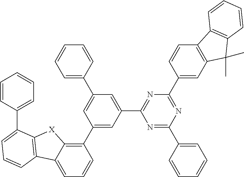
C1(C2=CC(C3=NC(C4=CC5=C(C=C4)C4=C(C5(C)C)C=CC=C4)=NC(C4=CC=CC=C4)=N3)=CC(C3=CC=CC=C3)=C2)=C2C(=CC=C1)C1=C([X]2)C(C2=CC=CC=C2)=CC=C1
